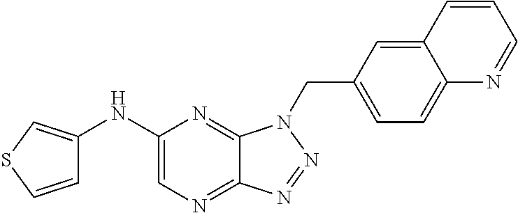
C1(NC2=CSC=C2)=CN=C2C(=N1)N(CC1=CC=C3C(=C1)C=CC=N3)N=N2
